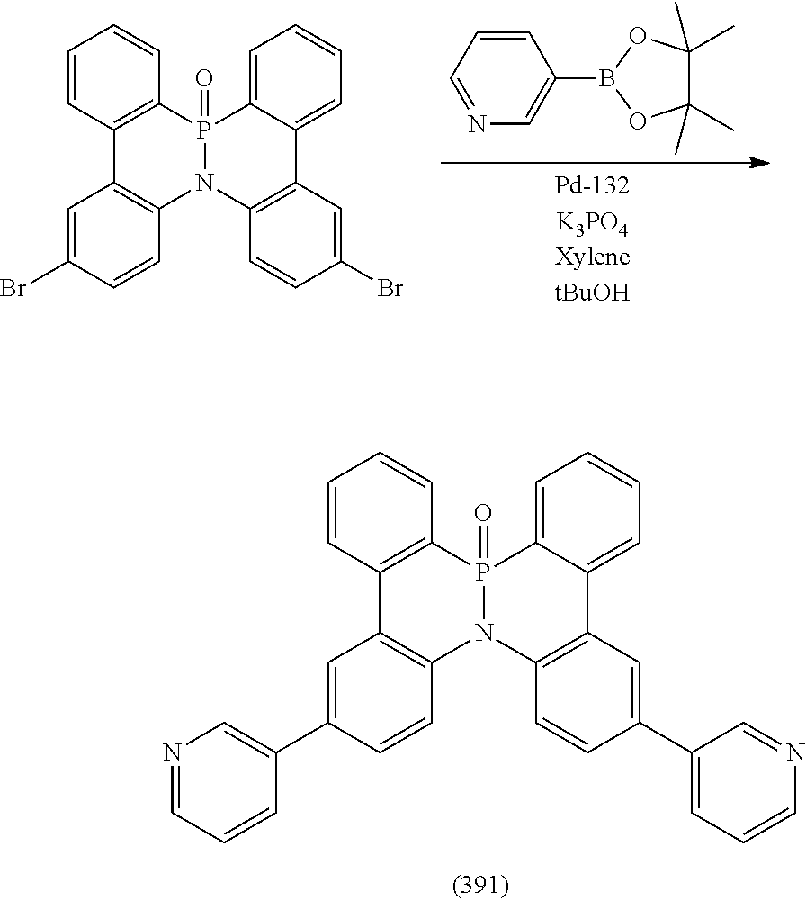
C1=CC2=C(C=C1)P1(=O)N(C3=C2C=C(C2=CN=CC=C2)C=C3)C2=C(C3=CC=CC=C13)C=C(C1=CC=CN=C1)C=C2.C1=NC=C(B2OC(C)(C)C(C)(C)O2)C=C1.C1=CC2=C(C=C1)P1(=O)N(C3=C2C=C(Br)C=C3)C2=C(C3=CC=CC=C13)C=C(Br)C=C2
